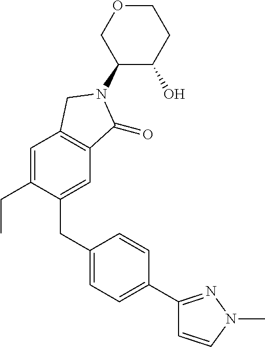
C1=C(CC)C(CC2=CC=C(C3=NN(C)C=C3)C=C2)=CC2=C1CN(C1C(O)CCOC1)C2=O
